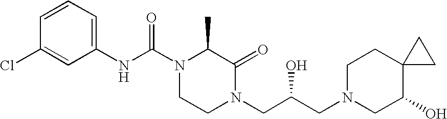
C1=CC=C(NC(N2CCN(CC(CN3CC(O)C4(CC3)CC4)O)C(=O)C2C)=O)C=C1Cl
